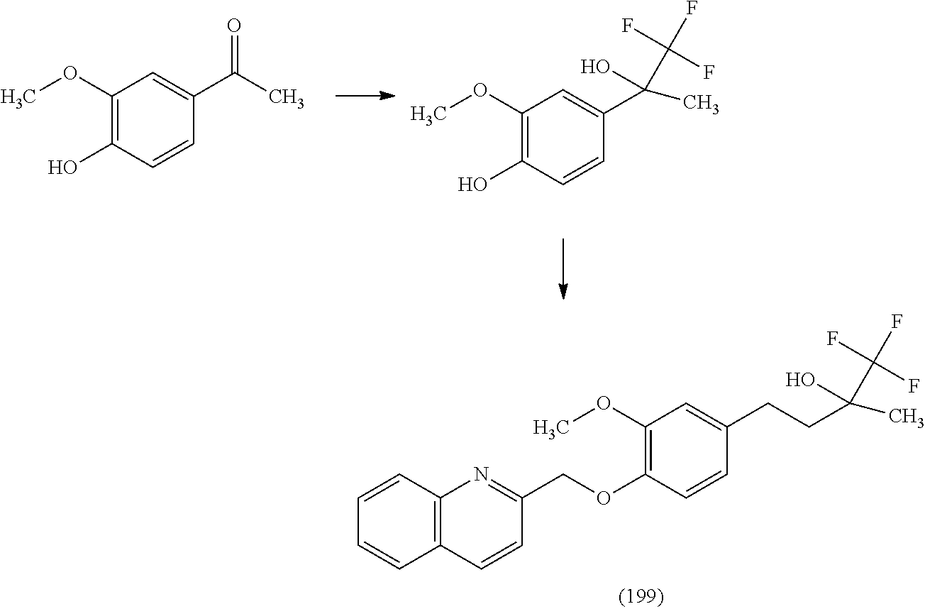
C1=CC2=C(C=C1)C=CC(COC1=C(OC)C=C(CCC(C)(C(F)(F)F)O)C=C1)=N2.C1(OC)=C(O)C=CC(C(C)=O)=C1.C1(OC)=C(O)C=CC(C(C(F)(F)F)(O)C)=C1
